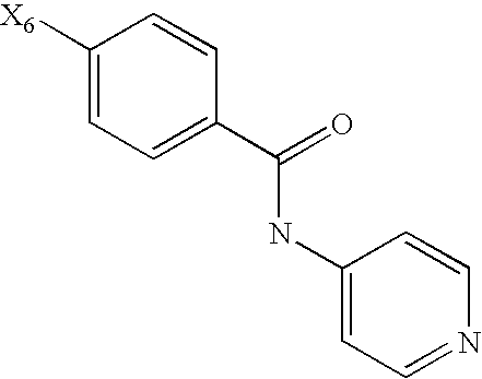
C1([X6])=CC=C(C(=O)NC2=CC=NC=C2)C=C1
